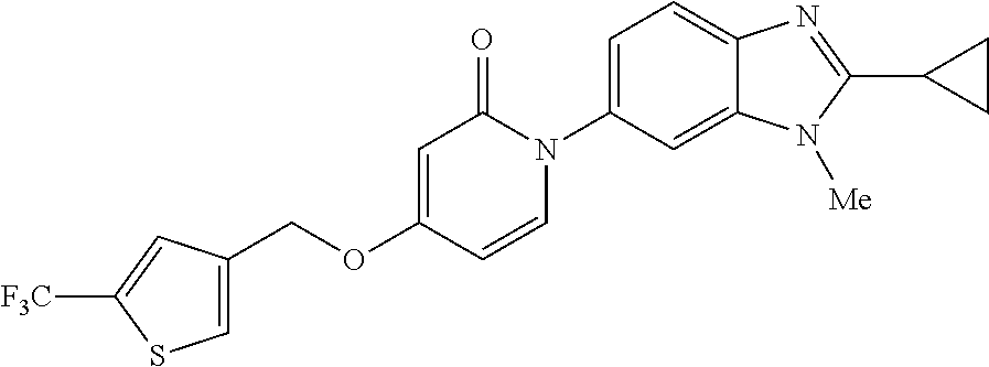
C(OC1=CC(=O)N(C2=CC=C3C(=C2)N([Me])C(C2CC2)=N3)C=C1)C1=CSC([F3C])=C1
